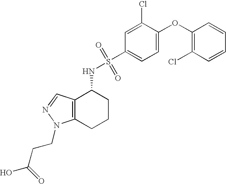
C12=C(CCCC1NS(C1=CC=C(OC3=C(Cl)C=CC=C3)C(Cl)=C1)(=O)=O)N(CCC(O)=O)N=C2
